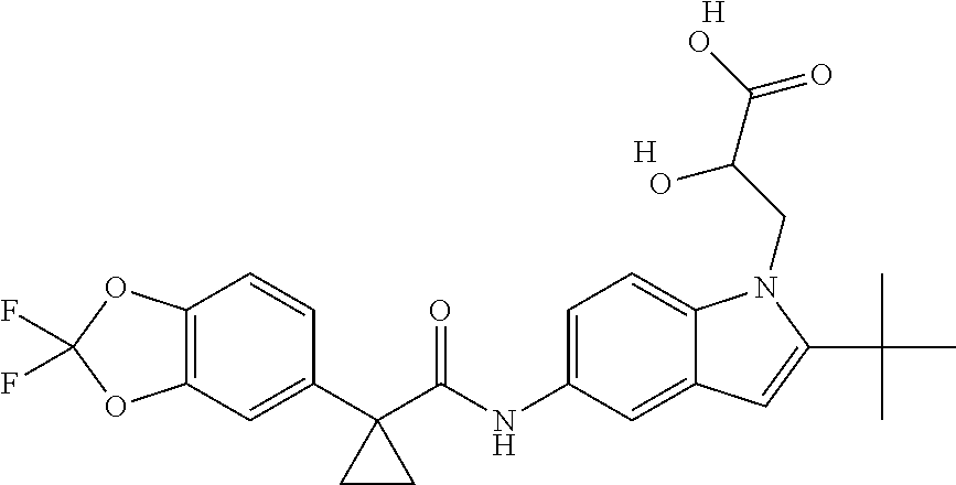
C1(C2(C(NC3=CC=C4C(=C3)C=C(C(C)(C)C)N4CC(C(O)=O)O)=O)CC2)=CC2=C(C=C1)OC(F)(F)O2.[H].[H]
